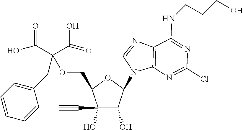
C1(C#C)(O)C(O)C(N2C3=C(N=C2)C(NCCCO)=NC(Cl)=N3)OC1COC(CC1=CC=CC=C1)(C(O)=O)C(=O)O
